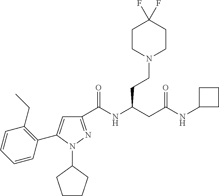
C1(C(NC(CC(NC2CCC2)=O)CCN2CCC(F)(F)CC2)=O)=NN(C2CCCC2)C(C2=C(CC)C=CC=C2)=C1
